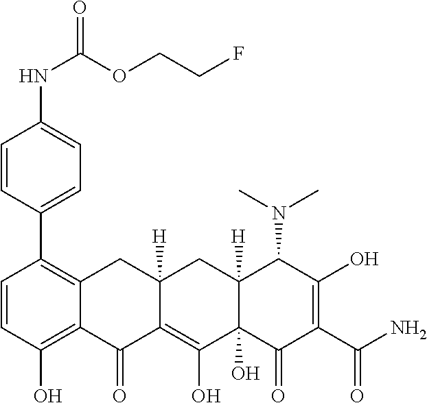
C1=CC(O)=C2C(=C1C1=CC=C(NC(OCCF)=O)C=C1)CC1([H])C(=C(O)C3(O)C([H])(C1)C(N(C)C)C(O)=C(C(N)=O)C3=O)C2=O
